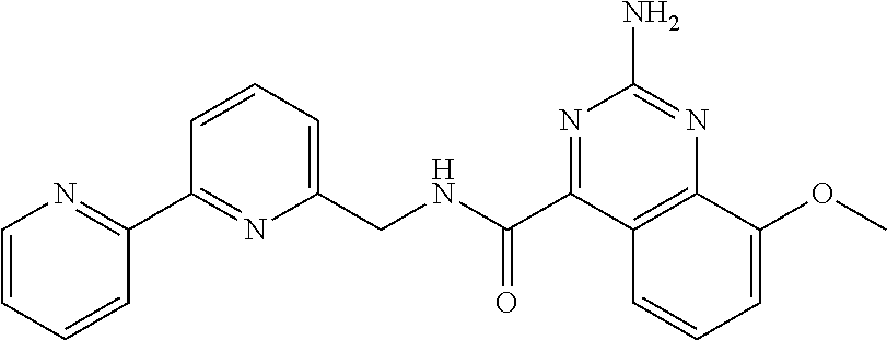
C1=CC=C(CNC(=O)C2=NC(N)=NC3=C2C=CC=C3OC)N=C1C1=NC=CC=C1
